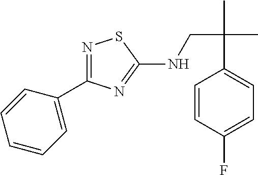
N1=C(C2=CC=CC=C2)N=C(NCC(C)(C)C2=CC=C(F)C=C2)S1
